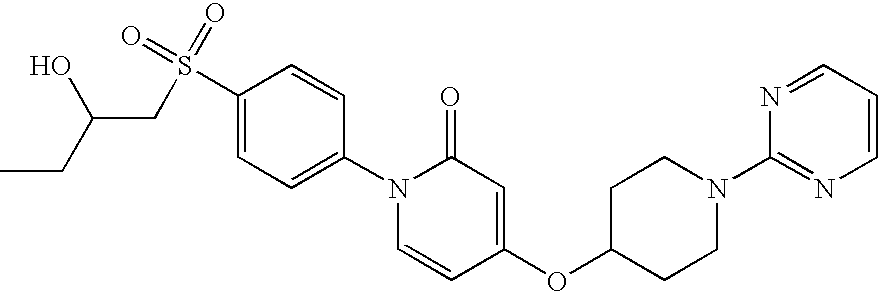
C1(S(=O)(=O)CC(CC)O)=CC=C(N2C=CC(OC3CCN(C4=NC=CC=N4)CC3)=CC2=O)C=C1
